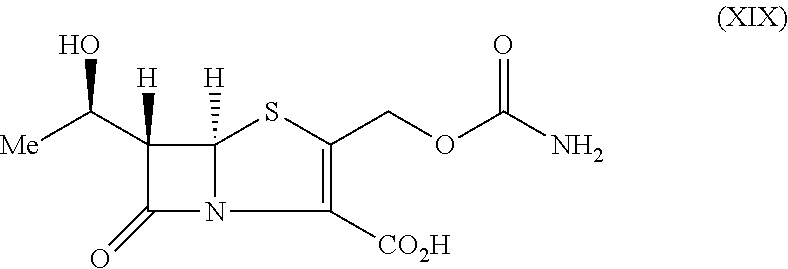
C12([H])N(C(=O)C1([H])C([Me])O)C([CO2H])=C(COC(N)=O)S2
